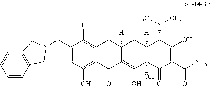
C1(CN2CC3=C(C=CC=C3)C2)=CC(O)=C2C(=C1F)CC1([H])C(=C(O)C3(O)C([H])(C1)C(N(C)C)C(O)=C(C(N)=O)C3=O)C2=O
